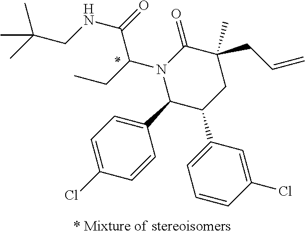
N1(C(CC)C(NCC(C)(C)C)=O)C(C2=CC=C(Cl)C=C2)C(C2=CC=CC(Cl)=C2)CC(C)(CC=C)C1=O
